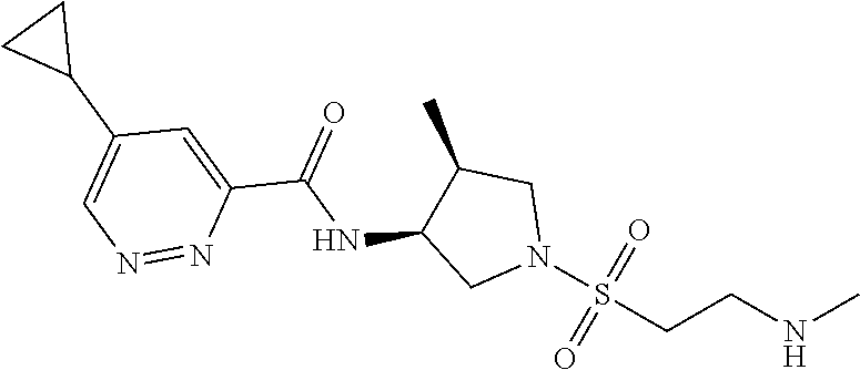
S(CCNC)(N1CC(C)C(NC(C2=CC(C3CC3)=CN=N2)=O)C1)(=O)=O
